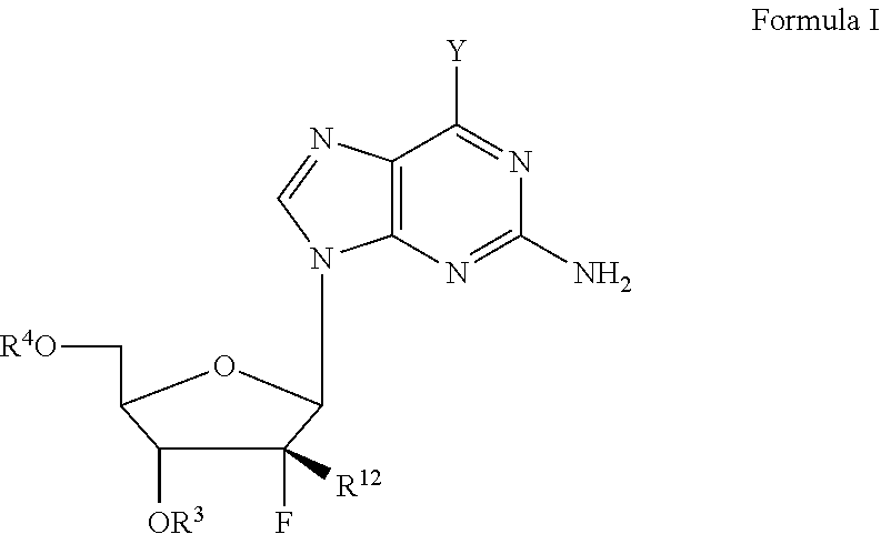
N1=C([Y])C2=C(N=C1N)N(C1C(F)([R12])C([OR3])C(C[R4O])O1)C=N2
